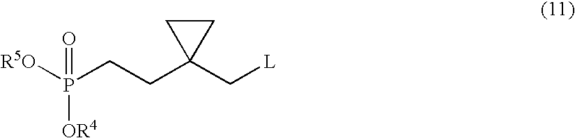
P(CCC1(C[L])CC1)([R5O])(=O)[OR4]
